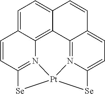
C1=C2C3=C4C(=C1)C=CC1=CC=C5N(=C41)[Pt]1(N3=C(C=C2)[Se]1)[Se]5
